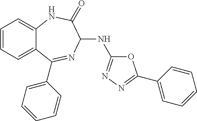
C1=CC=C2C(=C1)NC(=O)C(NC1=NN=C(C3=CC=CC=C3)O1)N=C2C1=CC=CC=C1
